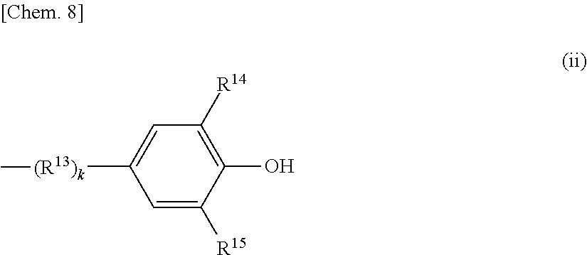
C1=C([R15])C(O)=C([R14])C=C1[(R13)k]C
